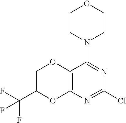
C12=C(N=C(Cl)N=C1N1CCOCC1)OC(C(F)(F)F)CO2
